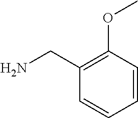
C1=CC(OC)=C(CN)C=C1
